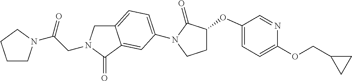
C(CN1CC2=CC=C(N3C(=O)C(OC4=CC=C(OCC5CC5)N=C4)CC3)C=C2C1=O)(=O)N1CCCC1
